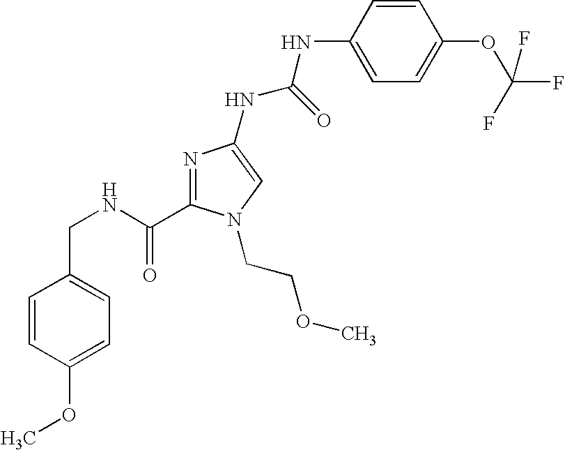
C1(CNC(=O)C2=NC(NC(NC3=CC=C(OC(F)(F)F)C=C3)=O)=CN2CCOC)=CC=C(OC)C=C1
